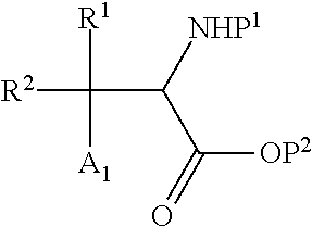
C(C(C(=O)[OP2])[NHP1])([R2])([R1])[A1]
